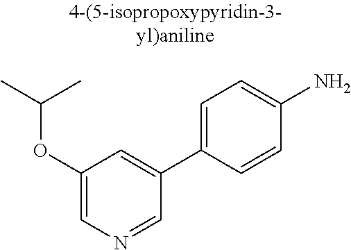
C1(OC(C)C)=CN=CC(C2=CC=C(N)C=C2)=C1
